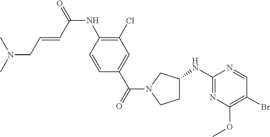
C1C(NC2=NC(OC)=C(Br)C=N2)CN(C(C2=CC(Cl)=C(NC(=O)C=CCN(C)C)C=C2)=O)C1
